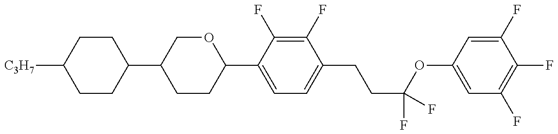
C1(C2CCC(C3=CC=C(CCC(OC4=CC(F)=C(F)C(F)=C4)(F)F)C(F)=C3F)OC2)CCC([C3H7])CC1
